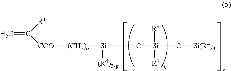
C=C([R1])[COO][(CH2)a][Si]([(R4)3-g])O[Si]([R4])([R4])O[Si(R4)3]
